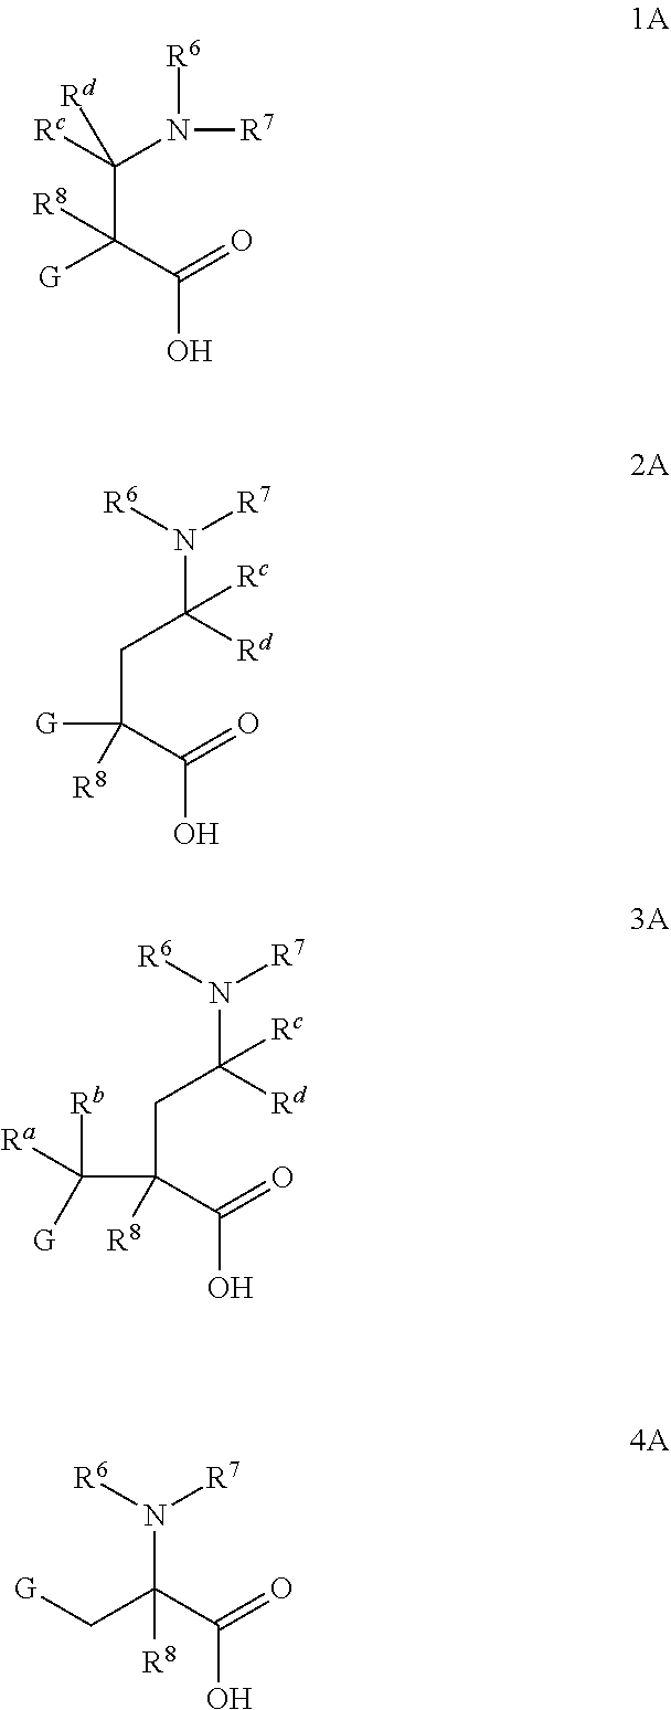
[R6]N([R7])C([Rc])(C([G])(C(=O)O)[R8])[Rd].N(C([Rd])(CC([G])(C(=O)O)[R8])[Rc])([R6])[R7].N(C([Rd])(CC(C([Rb])([G])[Ra])(C(=O)O)[R8])[Rc])([R6])[R7].N(C(C[G])(C(O)=O)[R8])([R7])[R6]
